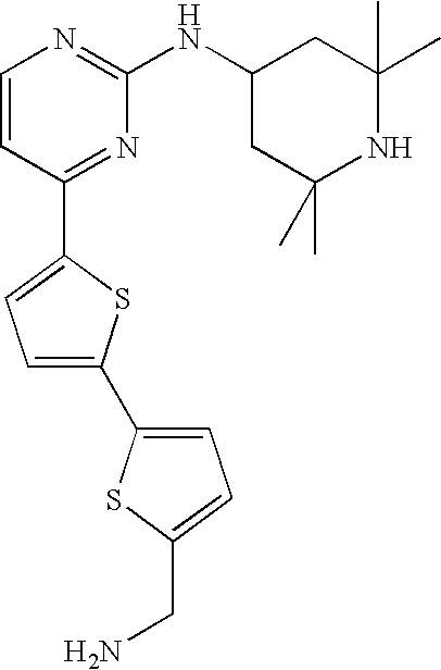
C1=CC(C2=CC=C(C3=CC=C(CN)S3)S2)=NC(NC2CC(C)(C)NC(C)(C)C2)=N1
